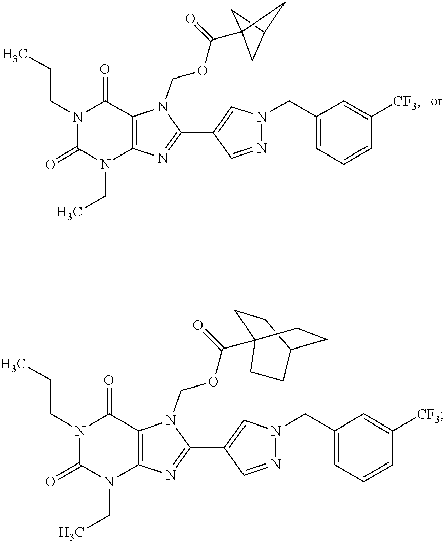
C12=C(N=C(C3=CN(CC4=CC=CC([CF3])=C4)N=C3)N1COC(C13CC(C1)C3)=O)N(CC)C(=O)N(CCC)C2=O.C12=C(N=C(C3=CN(CC4=CC=CC([CF3])=C4)N=C3)N1COC(=O)C13CCC(CC1)CC3)N(CC)C(=O)N(CCC)C2=O
